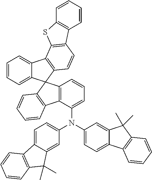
C1=CC=C2C(=C1)C1=C(C=CC3=C1SC1=C3C=CC=C1)C21C2=C(C(N(C3=CC=C4C(=C3)C(C)(C)C3=C4C=CC=C3)C3=CC=C4C(=C3)C(C)(C)C3=C4C=CC=C3)=CC=C2)C2=C1C=CC=C2
